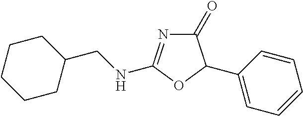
C1(=O)N=C(NCC2CCCCC2)OC1C1=CC=CC=C1
